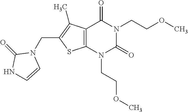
C12=C(N(CCOC)C(=O)N(CCOC)C1=O)SC(CN1C(=O)NC=C1)=C2C
